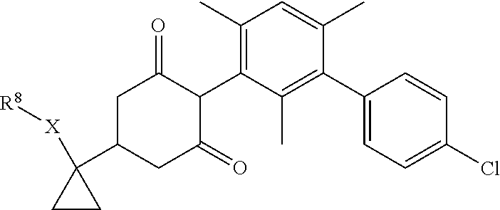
C1(C)=C(C2C(=O)CC(C3([X][R8])CC3)CC2=O)C(C)=C(C2=CC=C(Cl)C=C2)C(C)=C1
